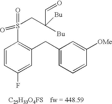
C1=CC(F)=CC(CC2=CC=CC([OMe])=C2)=C1S(CC([Bu])(C=O)[Bu])(=O)=O.[C25H33O4FS]
